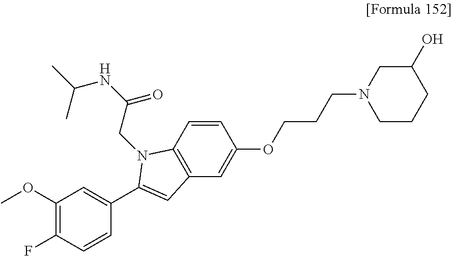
C1(OC)=C(F)C=CC(C2=CC3=C(C=CC(OCCCN4CCCC(O)C4)=C3)N2CC(=O)NC(C)C)=C1
